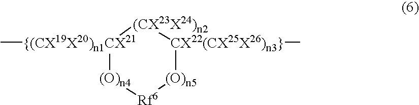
[{(CX19X20)n1CX21]1(C)[(O)n4][Rf6][(O)n5][CX22(CX25X26)n3}](C)[(CX23X24)n2]1
